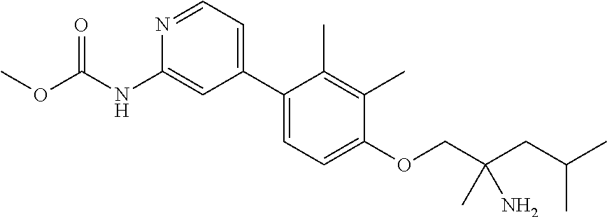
C1(C2=CC=NC(NC(OC)=O)=C2)=CC=C(OCC(CC(C)C)(N)C)C(C)=C1C
